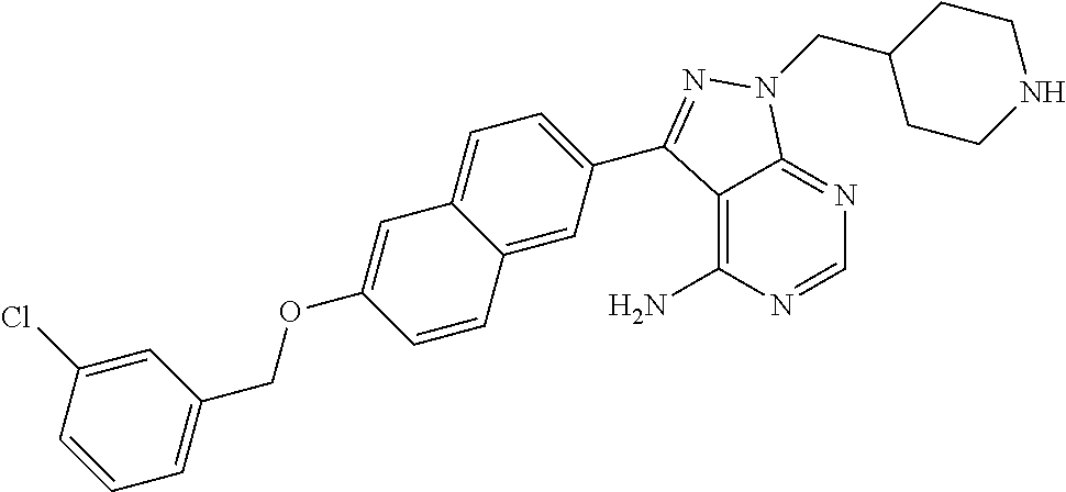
C1=NC(N)=C2C(=N1)N(CC1CCNCC1)N=C2C1=CC=C2C(=C1)C=CC(OCC1=CC=CC(Cl)=C1)=C2
